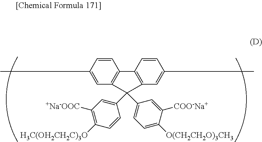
C1=CC(C)=CC2=C1C1=C(C=C(C)C=C1)C2(C1=CC([+Na-OOC])=C([H3C(OH2CH2C)3O])C=C1)C1=CC=C([O(CH2CH2O)3CH3])C([COO-Na+])=C1
